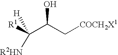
C([R1])(C(C[COCH2X1])O)([R2HN])[H]
